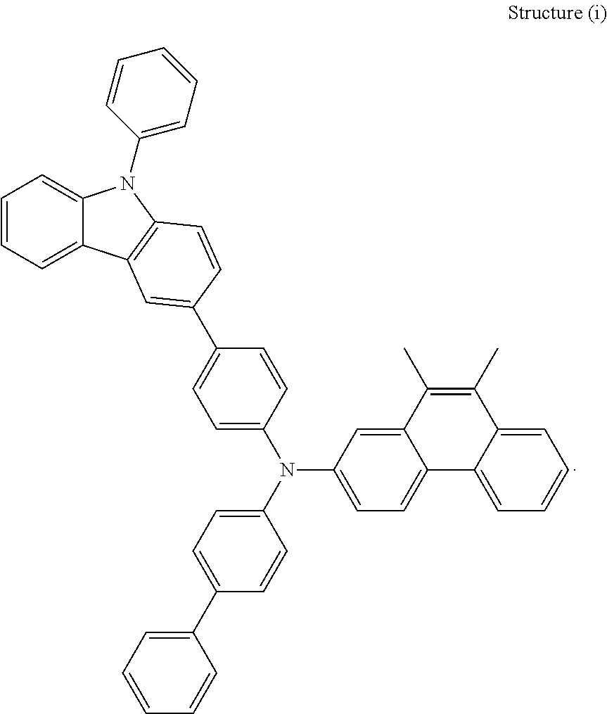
C12=CC(N(C3=CC=C(C4=CC5=C(N(C6=CC=CC=C6)C6=CC=CC=C65)C=C4)C=C3)C3=CC=C(C4=CC=CC=C4)C=C3)=CC=C1C1=CC=CC=C1C(C)=C2C
